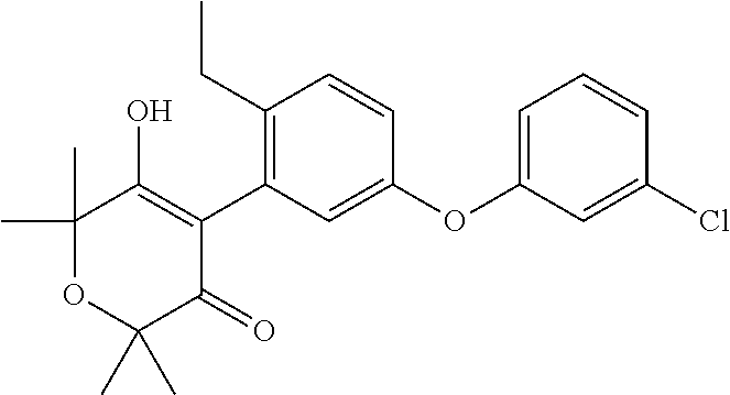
C1(C)(C)OC(C)(C)C(=O)C(C2=C(CC)C=CC(OC3=CC=CC(Cl)=C3)=C2)=C1O
